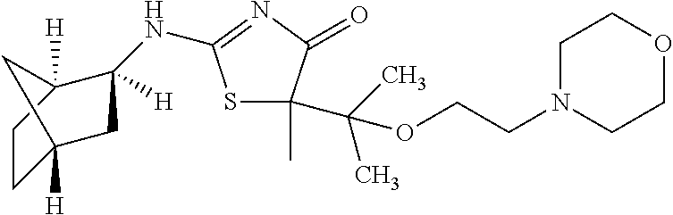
C1C2([H])CC(NC3=NC(=O)C(C(OCCN4CCOCC4)(C)C)(C)S3)([H])C([H])(C1)C2
